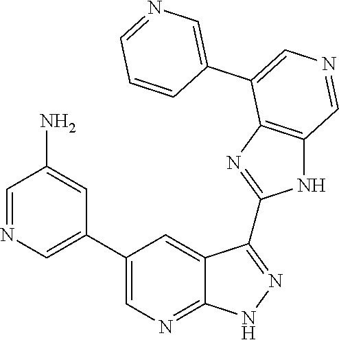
C1=NC=C(C2=CN=C3C(=C2)C(C2=NC4=C(N2)C=NC=C4C2=CN=CC=C2)=NN3)C=C1N
